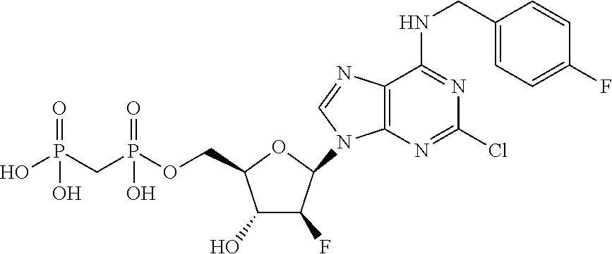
C1(O)C(F)C(N2C3=C(C(NCC4=CC=C(F)C=C4)=NC(Cl)=N3)N=C2)OC1COP(CP(O)(=O)O)(=O)O
